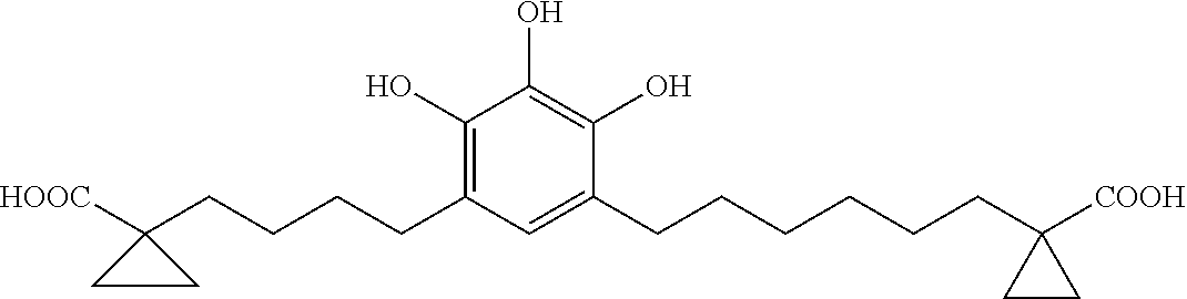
C1(O)=C(O)C(CCCCCCC2([COOH])CC2)=CC(CCCCC2([HOOC])CC2)=C1O
